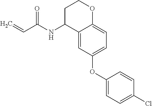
C1C(NC(C=C)=O)C2=CC(OC3=CC=C(Cl)C=C3)=CC=C2OC1
